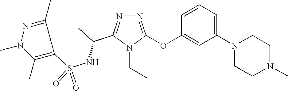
N1=C(OC2=CC(N3CCN(C)CC3)=CC=C2)N(CC)C(C(C)NS(=O)(=O)C2=C(C)N(C)N=C2C)=N1
